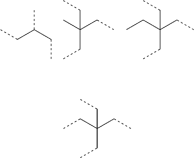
CCC(CC)C.C(CC)(CC)(CC)C.C(CC)(CC)(CC)CC.C(CC)(CC)(CC)CC
